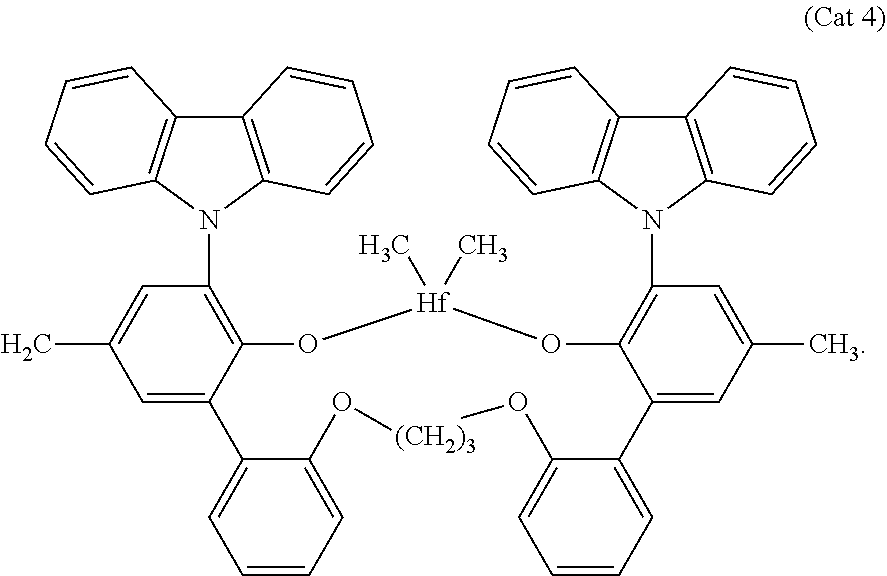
C12=C(N(C3=C4C(=CC(C)=C3)C3=CC=CC=C3O[(CH2)3]OC3=CC=CC=C3C3=CC(C)=CC(N5C6=C(C7=C5C=CC=C7)C=CC=C6)=C3O[Hf](C)(C)O4)C3=C1C=CC=C3)C=CC=C2
